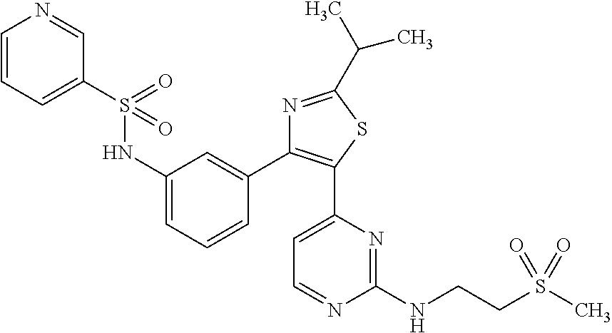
S(NC1=CC=CC(C2=C(C3=CC=NC(NCCS(C)(=O)=O)=N3)SC(C(C)C)=N2)=C1)(=O)(=O)C1=CC=CN=C1
